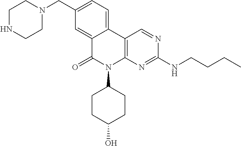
C1(CN2CCNCC2)=CC=C2C(=C1)C(=O)N(C1CCC(O)CC1)C1=C2C=NC(NCCCC)=N1
